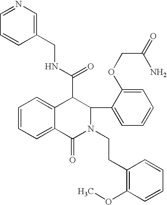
C1=CC=C2C(=C1)C(C(=O)NCC1=CN=CC=C1)C(C1=CC=CC=C1OCC(=O)N)N(CCC1=C(OC)C=CC=C1)C2=O
